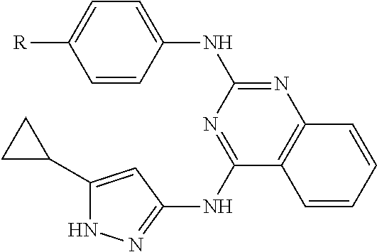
C1=C(NC2=NC3=C(C(NC4=NNC(C5CC5)=C4)=N2)C=CC=C3)C=CC([R])=C1
